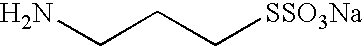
NCCC[SSO3Na]
